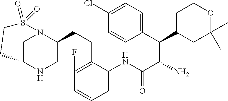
C1=C(Cl)C=CC(C(C(N)C(NC2=CC=CC(F)=C2CCC2N3CC(NC2)CCS3(=O)=O)=O)C2CC(C)(C)OCC2)=C1
